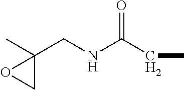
O=C(NCC1(C)CO1)CC
